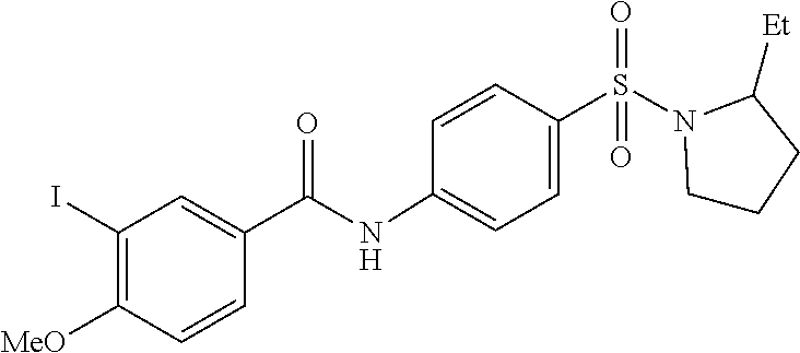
C1N(S(=O)(=O)C2=CC=C(NC(C3=CC(I)=C([MeO])C=C3)=O)C=C2)C([Et])CC1
